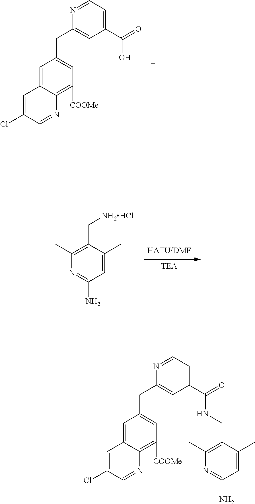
C1=C(CC2=CC(C(=O)O)=CC=N2)C=C2C(=C1[COOMe])N=CC(Cl)=C2.[TEA].C1(C)=CC(N)=NC(C)=C1C[NH2HCl].C1=C(CC2=CC(C(=O)NCC3=C(C)N=C(N)C=C3C)=CC=N2)C=C2C(=C1[COOMe])N=CC(Cl)=C2
